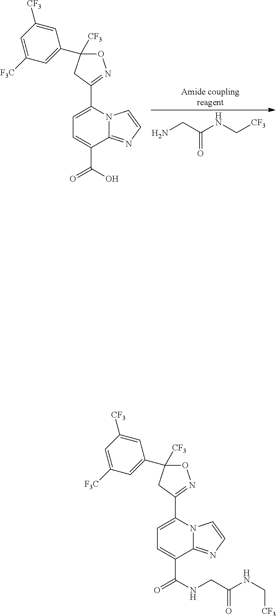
NCC(NC[CF3])=O.C1=C(C2=NOC([CF3])(C3=CC([F3C])=CC([CF3])=C3)C2)N2C(=NC=C2)C(C(=O)O)=C1.C1=C(C2=NOC([CF3])(C3=CC([F3C])=CC([CF3])=C3)C2)N2C(=NC=C2)C(C(=O)NCC(NC[CF3])=O)=C1
